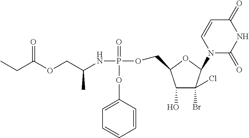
C(C(OCC(NP(=O)(OC1=CC=CC=C1)OCC1C(O)C(Br)(Cl)C(N2C(=O)NC(=O)C=C2)O1)C)=O)C
